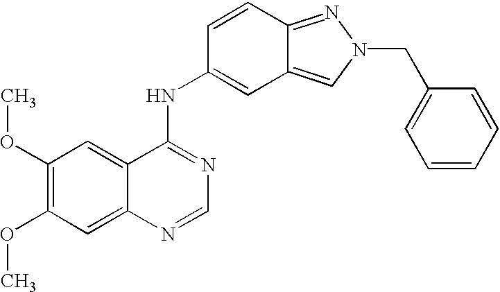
C1(OC)=C(OC)C=C2C(=C1)C(NC1=CC3=CN(CC4=CC=CC=C4)N=C3C=C1)=NC=N2
